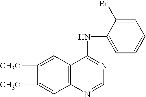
C1([CH3O])=CC2=C(C=C1[CH3O])C(NC1=CC=CC=C1Br)=NC=N2
